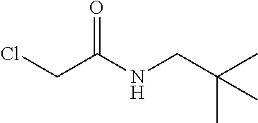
ClCC(NCC(C)(C)C)=O
